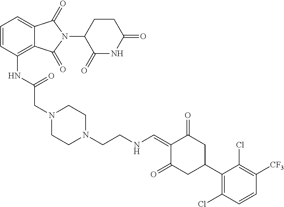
C1=CC(NC(CN2CCN(CCNC=C3C(=O)CC(C4=C(Cl)C=CC([CF3])=C4Cl)CC3=O)CC2)=O)=C2C(=C1)C(=O)N(C1CCC(=O)NC1=O)C2=O
